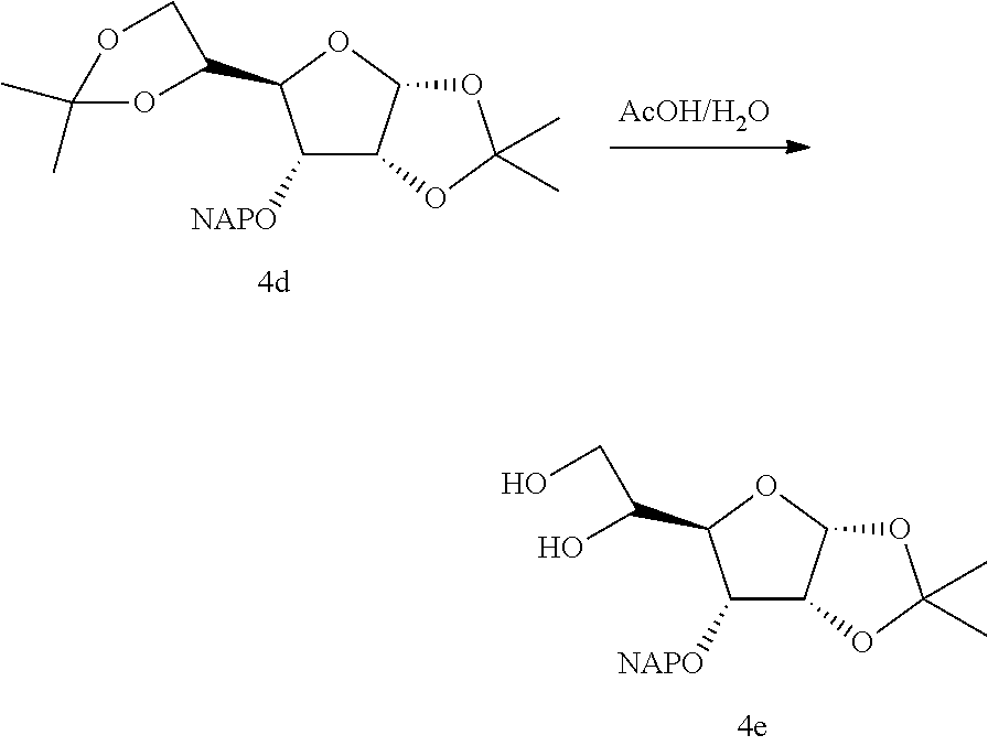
C1([NAPO])C2C(OC1C(CO)O)OC(C)(C)O2.C1([NAPO])C2C(OC1C1COC(C)(C)O1)OC(C)(C)O2
